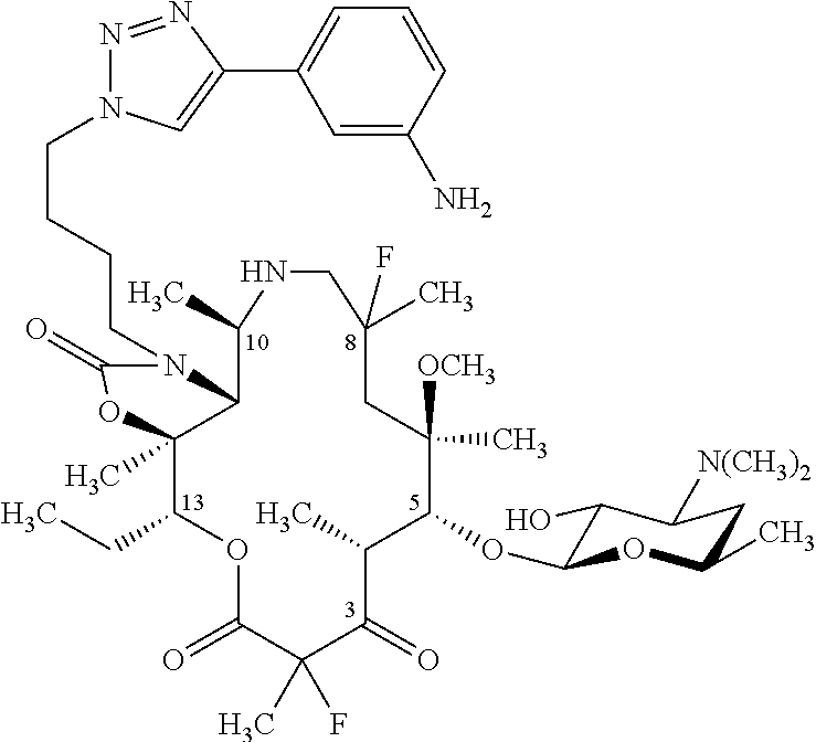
C12C(C)(C(CC)OC(=O)C(C)(F)C(=O)C(C)C(OC3C(O)C([N(CH3)2])CC(C)O3)C(C)([OCH3])CC(C)(F)CNC1C)OC(=O)N2CCCCN1N=NC(C2=CC=CC(N)=C2)=C1
